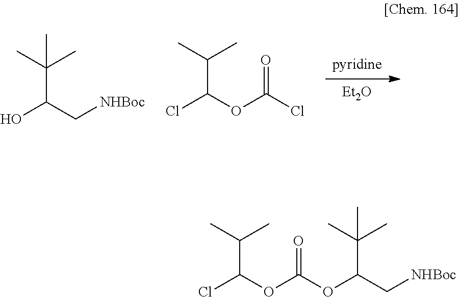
[pyridine].[Et2O].ClC(OC(Cl)=O)C(C)C.OC(C[NHBoc])C(C)(C)C.ClC(OC(OC(C[NHBoc])C(C)(C)C)=O)C(C)C
